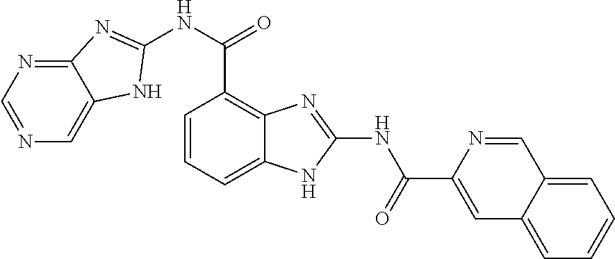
C1=CC=C2C(=C1C(=O)NC1=NC3=NC=NC=C3N1)N=C(NC(C1=CC3=CC=CC=C3C=N1)=O)N2
